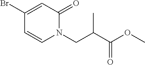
C1(Br)=CC(=O)N(CC(C(OC)=O)C)C=C1
